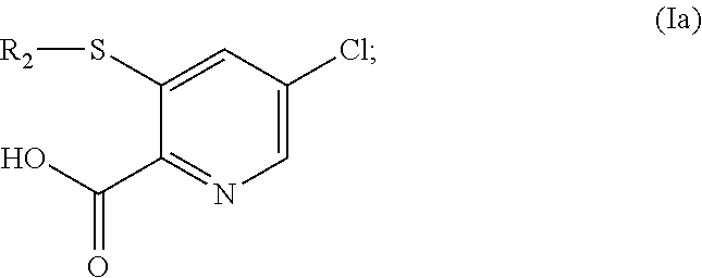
[R2]SC1=CC(Cl)=CN=C1C(O)=O
